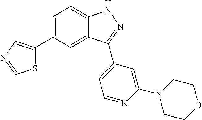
C1=C(C2=CN=CS2)C=C2C(=C1)NN=C2C1=CC=NC(N2CCOCC2)=C1
